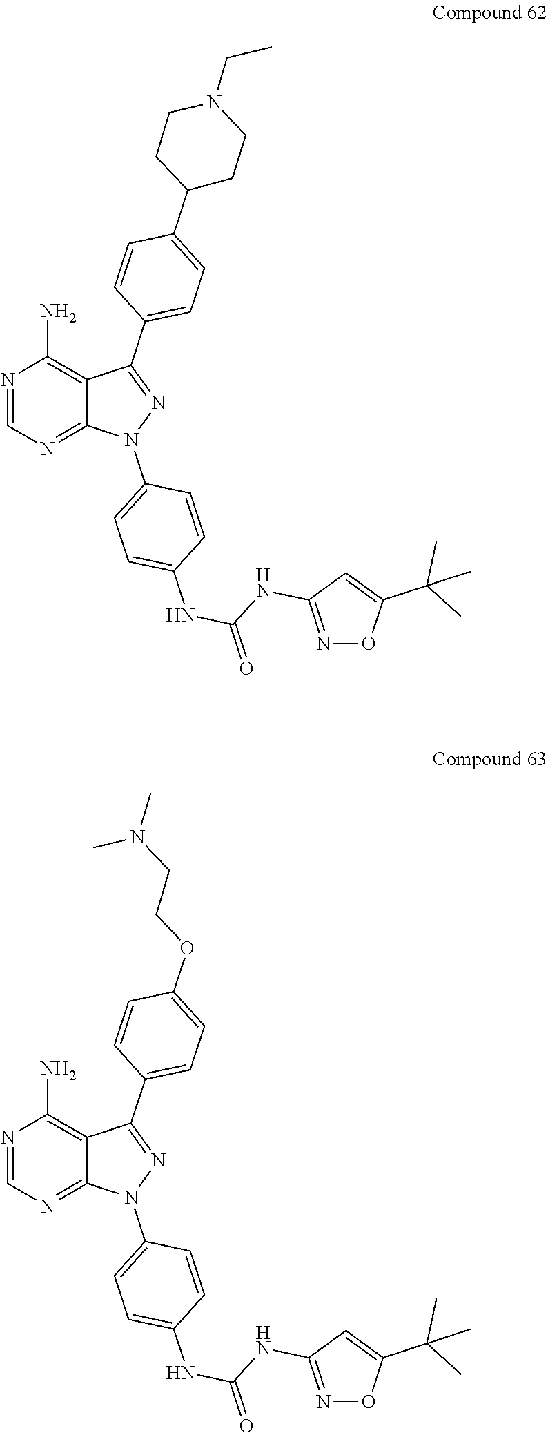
N1=CN=C2C(=C1N)C(C1=CC=C(C3CCN(CC)CC3)C=C1)=NN2C1=CC=C(NC(NC2=NOC(C(C)(C)C)=C2)=O)C=C1.N1=CN=C2C(=C1N)C(C1=CC=C(OCCN(C)C)C=C1)=NN2C1=CC=C(NC(NC2=NOC(C(C)(C)C)=C2)=O)C=C1
